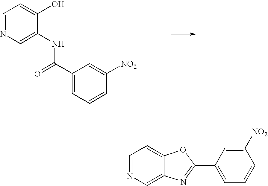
C1=NC=C(NC(C2=CC=CC([NO2])=C2)=O)C(O)=C1.C1=NC=C2C(=C1)OC(C1=CC=CC([NO2])=C1)=N2
